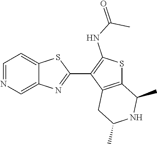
C12=CN=CC=C1SC(C1=C(NC(=O)C)SC3=C1CC(C)NC3C)=N2
